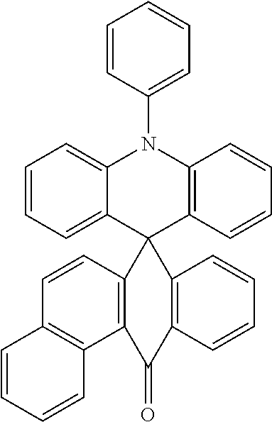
C1=CC(N2C3=C(C=CC=C3)C3(C4=CC=CC=C24)C2=C(C4=C(C=C2)C=CC=C4)C(=O)C2=C3C=CC=C2)=CC=C1
